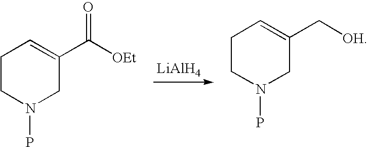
C1CN(P)CC(C([OEt])=O)=C1.[LiAlH4].C1CN(P)CC(C[OH])=C1
